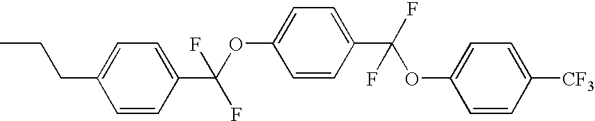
CCCC1=CC=C(C(OC2=CC=C(C(OC3=CC=C([CF3])C=C3)(F)F)C=C2)(F)F)C=C1
